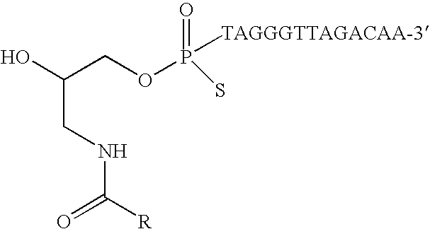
OC(COP([TAGGGTTAGACAA-3])(=O)S)CNC([R])=O
